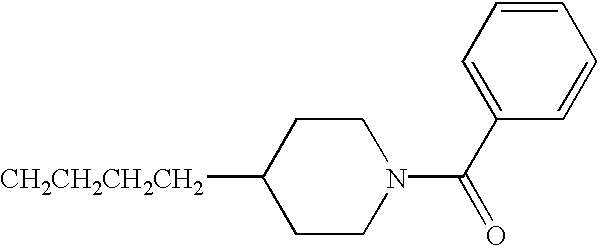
C1CN(C(C2=CC=CC=C2)=O)CCC1[CH2CH2CH2CH2]
